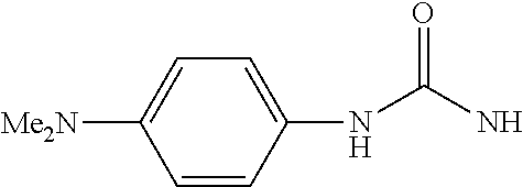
C1=CC(NC(N)=O)=CC=C1[Me2N]
